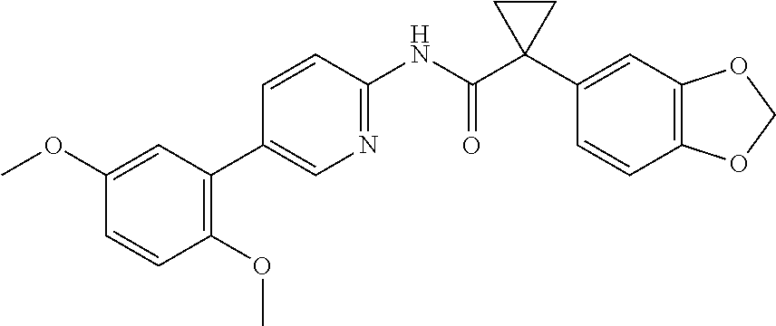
C1=CC(NC(C2(C3=CC4=C(C=C3)OCO4)CC2)=O)=NC=C1C1=C(OC)C=CC(OC)=C1
